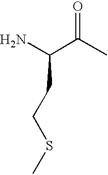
C(C(C)=O)(N)CCSC
